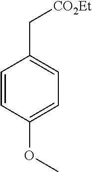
C1=CC(OC)=CC=C1C[CO2Et]
